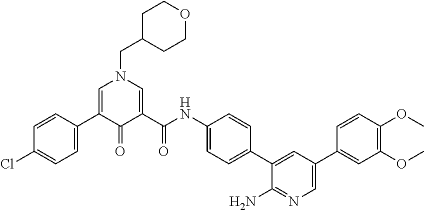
C1C(CN2C=C(C3=CC=C(Cl)C=C3)C(=O)C(C(NC3=CC=C(C4=CC(C5=CC(OC)=C(OC)C=C5)=CN=C4N)C=C3)=O)=C2)CCOC1
